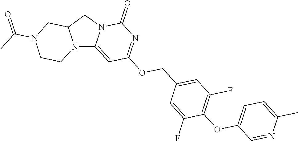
N12C3=CC(OCC4=CC(F)=C(OC5=CC=C(C)N=C5)C(F)=C4)=NC(=O)N3CC1CN(C(=O)C)CC2
